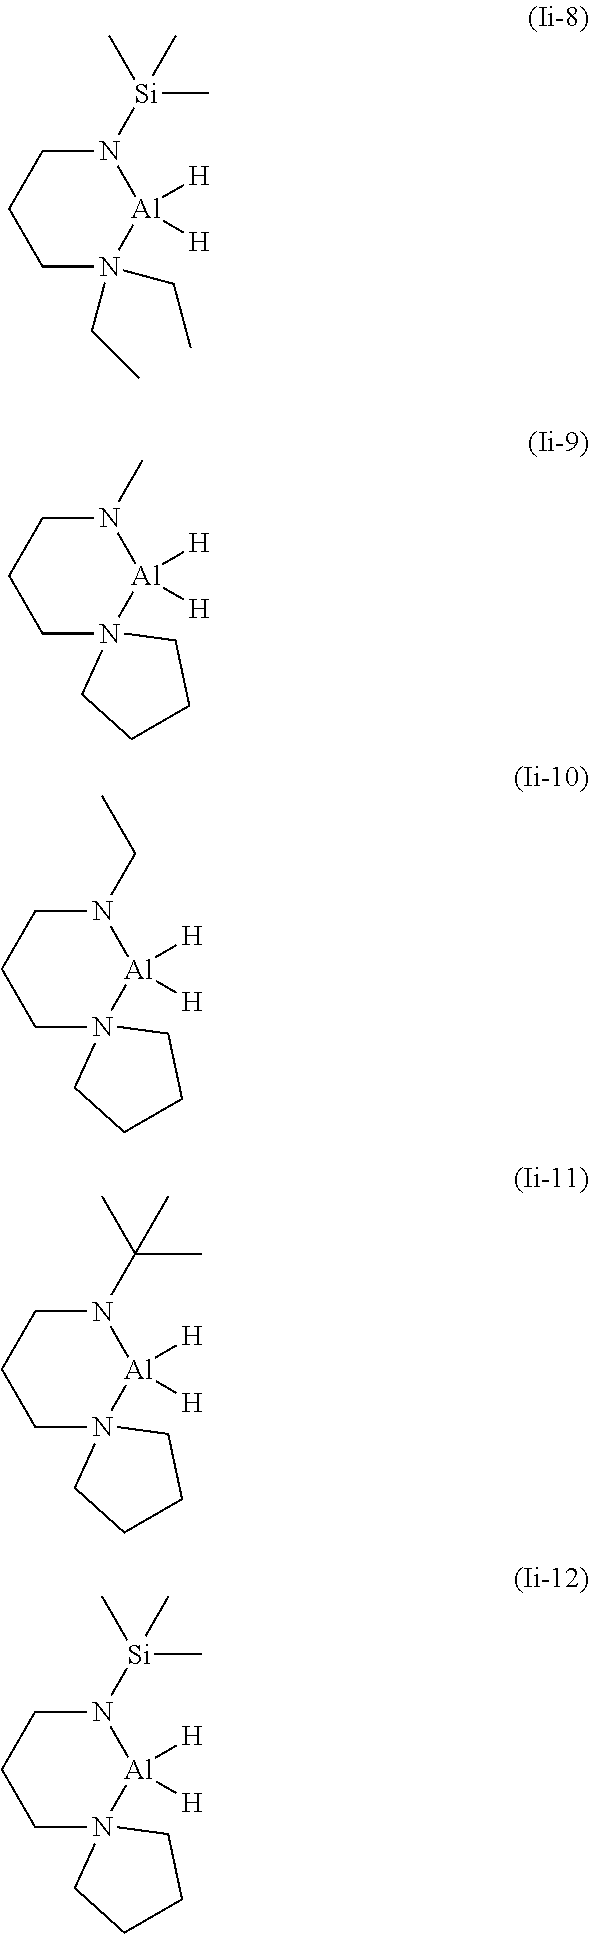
N1([Si](C)(C)C)CCCN(CC)(CC)[Al]1([H])[H].N1(C)CCCN2([Al]1([H])[H])CCCC2.N1(CC)CCCN2([Al]1([H])[H])CCCC2.N1(C(C)(C)C)CCCN2([Al]1([H])[H])CCCC2.N1([Si](C)(C)C)CCCN2([Al]1([H])[H])CCCC2
